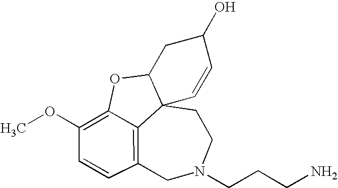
C12=C3C=CC(OC)=C1OC1CC(O)C=CC21CCN(CCCN)C3
